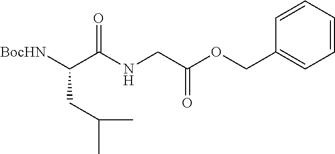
[BocHN]C(C(NCC(OCC1=CC=CC=C1)=O)=O)CC(C)C
